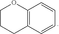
C12=C(C=CC=C1)CCCO2
